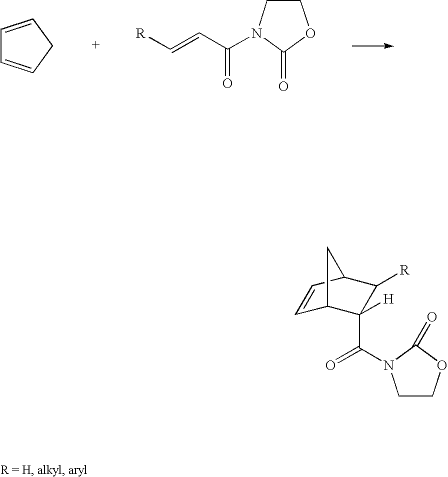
C1=CCC=C1.[R]C=CC(=O)N1CCOC1=O.C1=CC2C([R])C([H])(C(=O)N3CCOC3=O)C1C2
